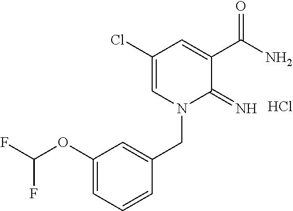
C1(Cl)=CN(CC2=CC(OC(F)F)=CC=C2)C(=N)C(C(N)=O)=C1.Cl
